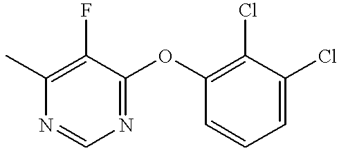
CC1=C(F)C(OC2=C(Cl)C(Cl)=CC=C2)=NC=N1
